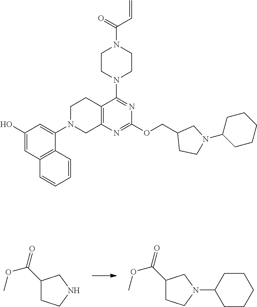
C12=C(N=C(OCC3CCN(C4CCCCC4)C3)N=C1N1CCN(C(=O)C=C)CC1)CN(C1=CC(O)=CC3=C1C=CC=C3)CC2.C1(C(=O)OC)CCN(C2CCCCC2)C1.C1(C(=O)OC)CCNC1
